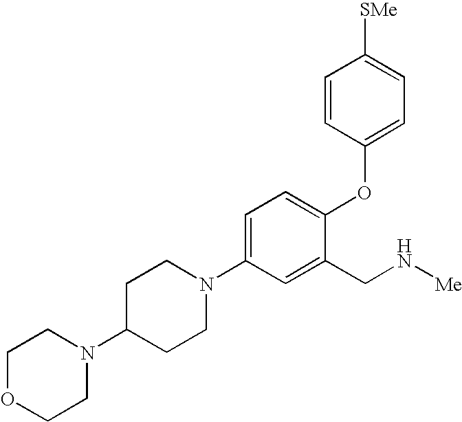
C1=C(N2CCC(N3CCOCC3)CC2)C=C(CN[Me])C(OC2=CC=C([SMe])C=C2)=C1
